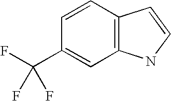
C1=CC(C(F)(F)F)=CC2=C1C=CN2
